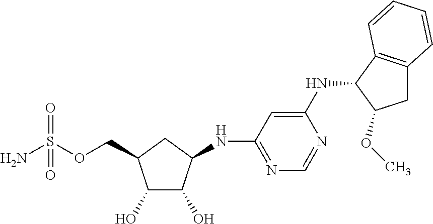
C1(O)C(O)C(NC2=NC=NC(NC3C(OC)CC4=C3C=CC=C4)=C2)CC1COS(N)(=O)=O
